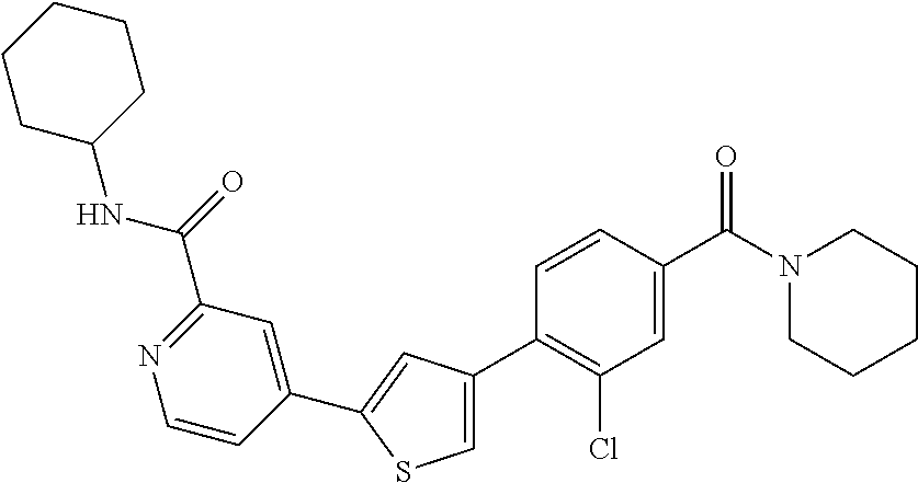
C1(C2=CC(C3=C(Cl)C=C(C(N4CCCCC4)=O)C=C3)=CS2)=CC(C(NC2CCCCC2)=O)=NC=C1
